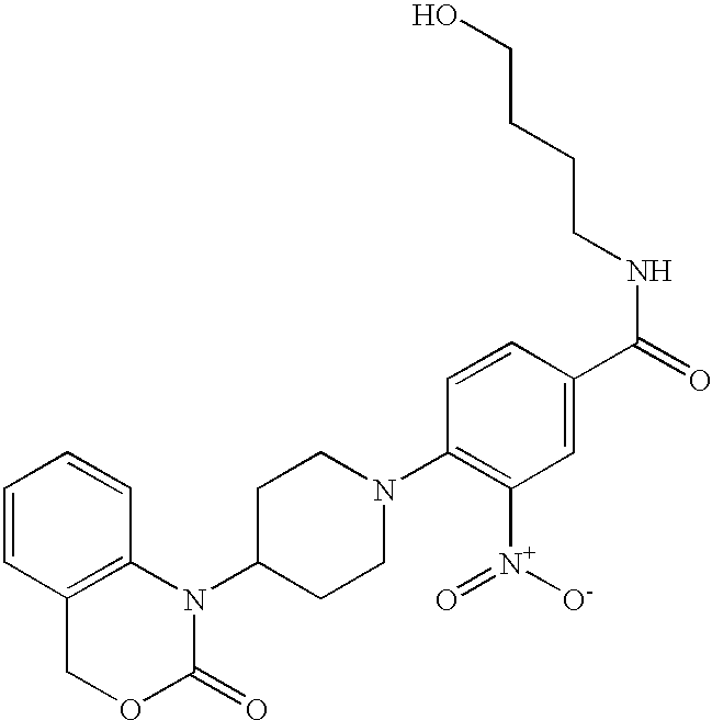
C1=CC2=C(C=C1)N(C1CCN(C3=C([N+](=O)[O-])C=C(C(=O)NCCCCO)C=C3)CC1)C(=O)OC2
